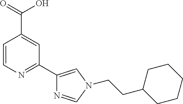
C1=CN=C(C2=CN(CCC3CCCCC3)C=N2)C=C1C(O)=O
